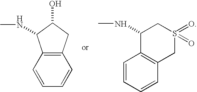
C12=C(C=CC=C1)C(NC)C(O)C2.C1=CC=CC2=C1C(NC)CS(=O)(=O)C2
